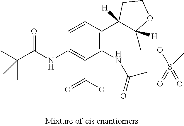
CC(C(NC1=C(C(OC)=O)C(NC(=O)C)=C(C2([H])C(COS(=O)(=O)C)([H])OCC2)C=C1)=O)(C)C
